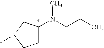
C1C(N(CCC)C)CN(C)C1
